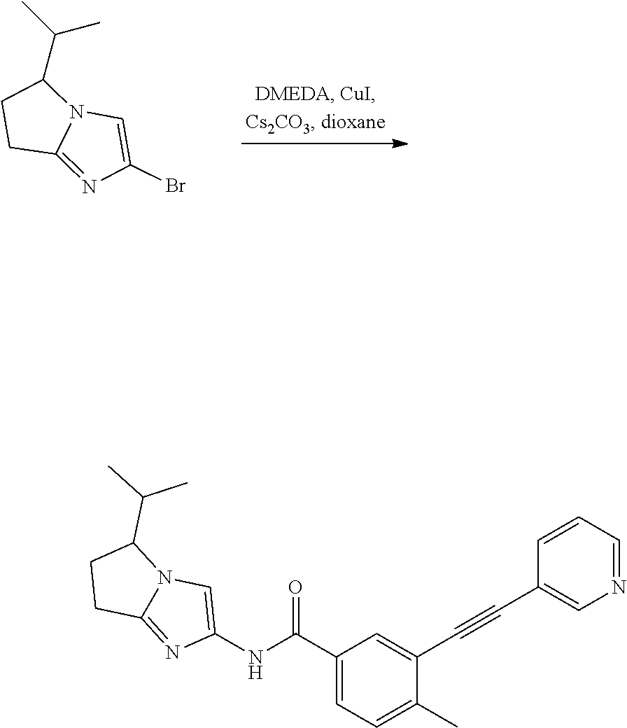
C1C2=NC(Br)=CN2C(C(C)C)C1.C(NC1=CN2C(=N1)CCC2C(C)C)(=O)C1=CC=C(C)C(C#CC2=CN=CC=C2)=C1
